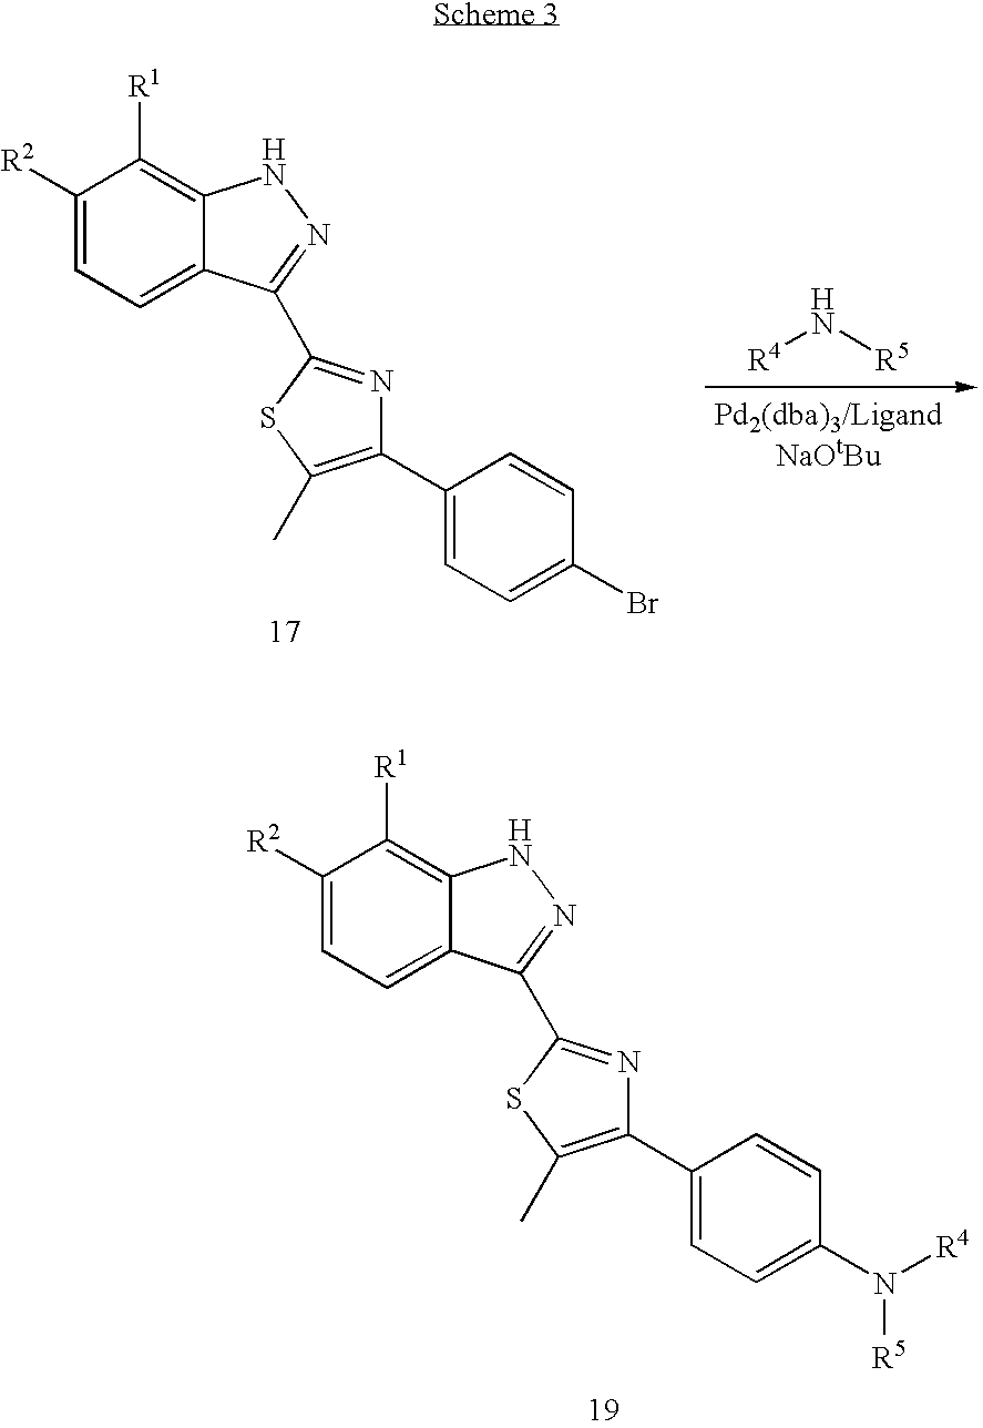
C1([R2])=CC=C2C(=C1[R1])NN=C2C1=NC(C2=CC=C(Br)C=C2)=C(C)S1.[R4]N[R5].C1([R2])=CC=C2C(=C1[R1])NN=C2C1=NC(C2=CC=C(N([R5])[R4])C=C2)=C(C)S1
